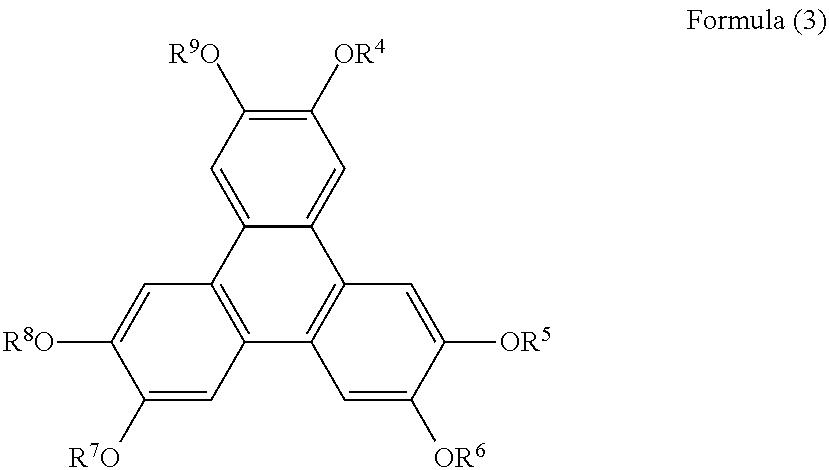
C1=C2C(=CC([R9O])=C1[OR4])C1=C(C3=C2C=C([OR5])C([OR6])=C3)C=C([R7O])C([R8O])=C1
